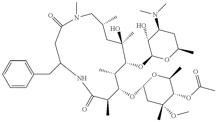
C1=CC(CC2CC(=O)N(C)CC(C)CC(C)(O)C(OC3OC(C)CC(N(C)C)C3O)C(C)C(OC3CC(C)(OC)C(OC(C)=O)C(C)O3)C(C)C(=O)N2)=CC=C1
